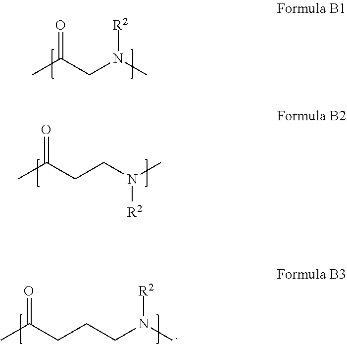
CC(CN(C)[R2])=O.CC(CCN(C)[R2])=O.CC(CCCN(C)[R2])=O
